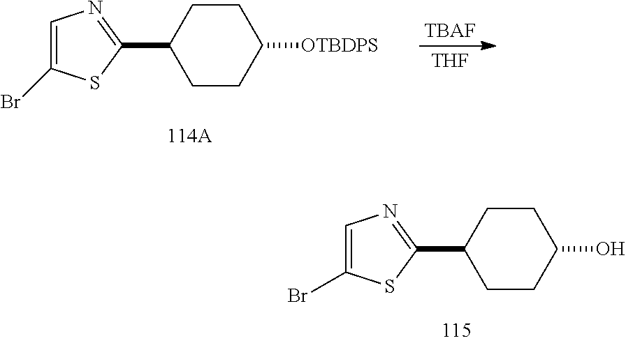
C1CC(C2=NC=C(Br)S2)CCC1[OTBDPS].[TBAF].[THF].C1CC(C2=NC=C(Br)S2)CCC1O
